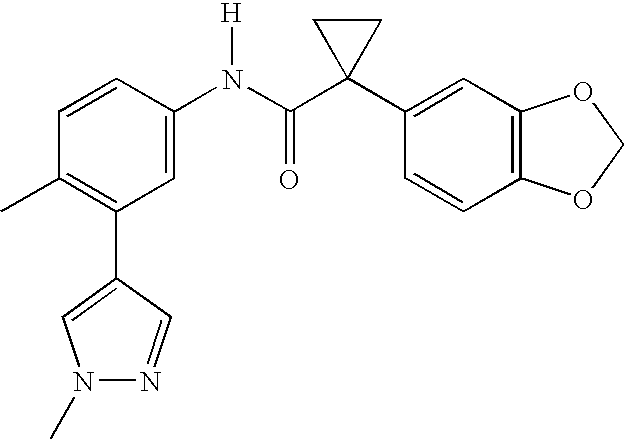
C1(N(C(C2(C3=CC4=C(C=C3)OCO4)CC2)=O)[H])=CC(C2=CN(C)N=C2)=C(C)C=C1
